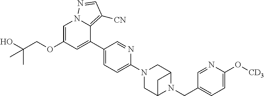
O(C1=CN2C(=C([CN])C=N2)C(C2=CC=C(N3CC4N(CC5=CC=C(O[CD3])N=C5)C(C3)C4)N=C2)=C1)CC(C)(O)C
